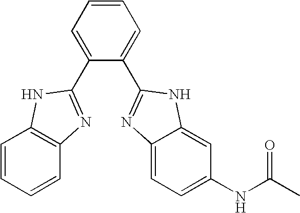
C1(C2=NC3=CC=C(NC(C)=O)C=C3N2)=CC=CC=C1C1=NC2=C(C=CC=C2)N1
